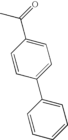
CC(C1=CC=C(C2=CC=CC=C2)C=C1)=O
